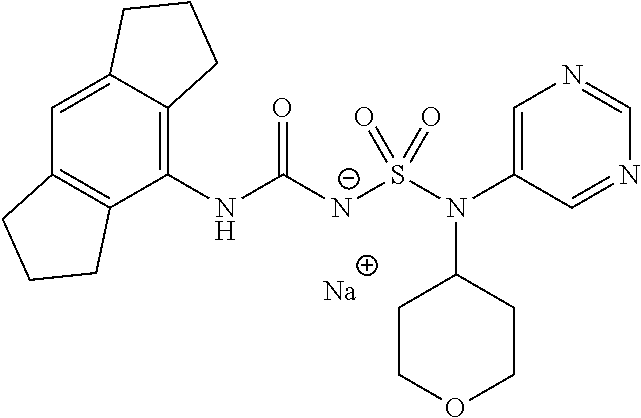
C1(NC([N-]S(N(C2=CN=CN=C2)C2CCOCC2)(=O)=O)=O)=C2C(=CC3=C1CCC3)CCC2.[Na]
